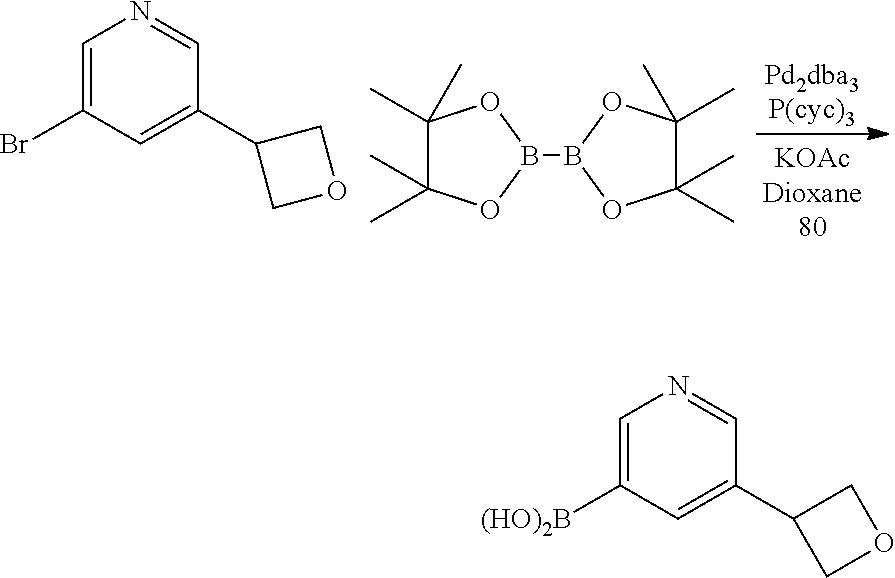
C1(C)(C)C(C)(C)OB(B2OC(C)(C)C(C)(C)O2)O1.C1=C(Br)C=C(C2COC2)C=N1.C1=C([(HO)2B])C=C(C2COC2)C=N1
